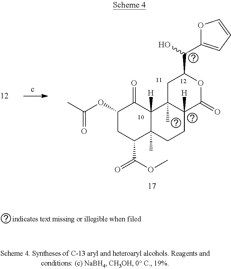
C1(OC(C)=O)CC(C(OC)=O)C2(C)C([H])(C1=O)C1(C)C([H])(CC2)C(=O)OC(C(O)C2=CC=CO2)C1
